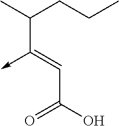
C(C(O)=O)=C(C(C)CCC)->C
